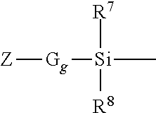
[Z][Gg][Si]([R7])(C)[R8]
